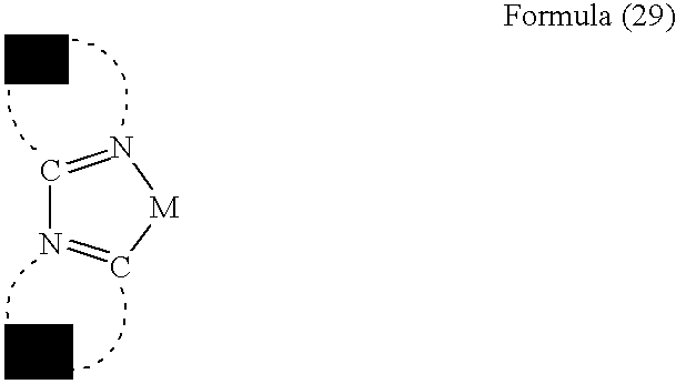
C1=N[M]C=N1
